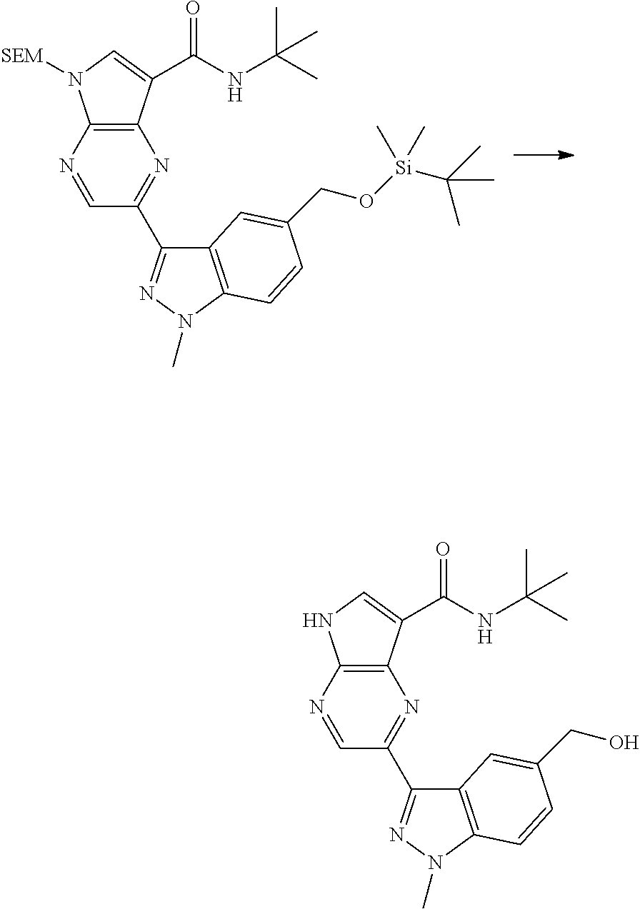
C12=C(N=CC(C3=NN(C)C4=C3C=C(CO[Si](C)(C(C)(C)C)C)C=C4)=N1)N([SEM])C=C2C(NC(C)(C)C)=O.C12=C(N=CC(C3=NN(C)C4=C3C=C(CO)C=C4)=N1)NC=C2C(NC(C)(C)C)=O
